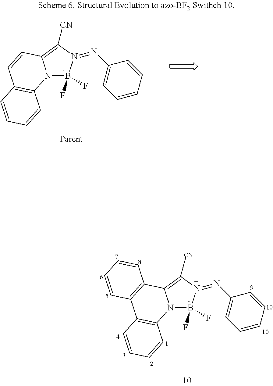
N12B(F)(F)N(=NC3=CC=CC=C3)C([CN])=C1C=CC1=C2C=CC=C1.N12B(F)(F)N(=NC3=CC=CC=C3)C([CN])=C1C1=C(C3=C2C=CC=C3)C=CC=C1
